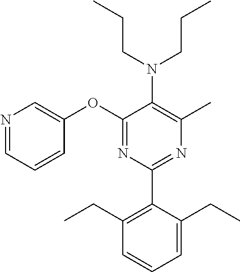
C1(OC2=CN=CC=C2)=NC(C2=C(CC)C=CC=C2CC)=NC(C)=C1N(CCC)CCC
